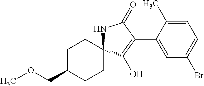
C1C(COC)CCC2(C1)NC(=O)C(C1=CC(Br)=CC=C1C)=C2O
